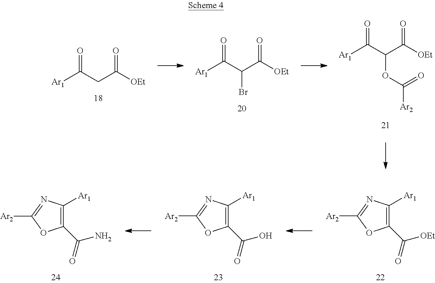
[Ar1]C(CC([OEt])=O)=O.[Ar1]C(C(C([OEt])=O)Br)=O.[Ar1]C(C(C([OEt])=O)OC([Ar2])=O)=O.C1(C(O)=O)=C([Ar1])N=C([Ar2])O1.C1(C([OEt])=O)=C([Ar1])N=C([Ar2])O1.C1(C(=O)N)=C([Ar1])N=C([Ar2])O1
